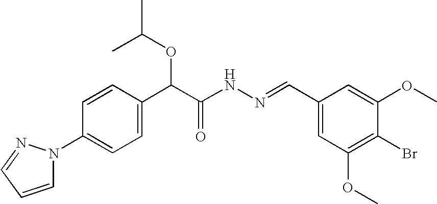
C1=CC(C(C(NN=CC2=CC(OC)=C(Br)C(OC)=C2)=O)OC(C)C)=CC=C1N1C=CC=N1
